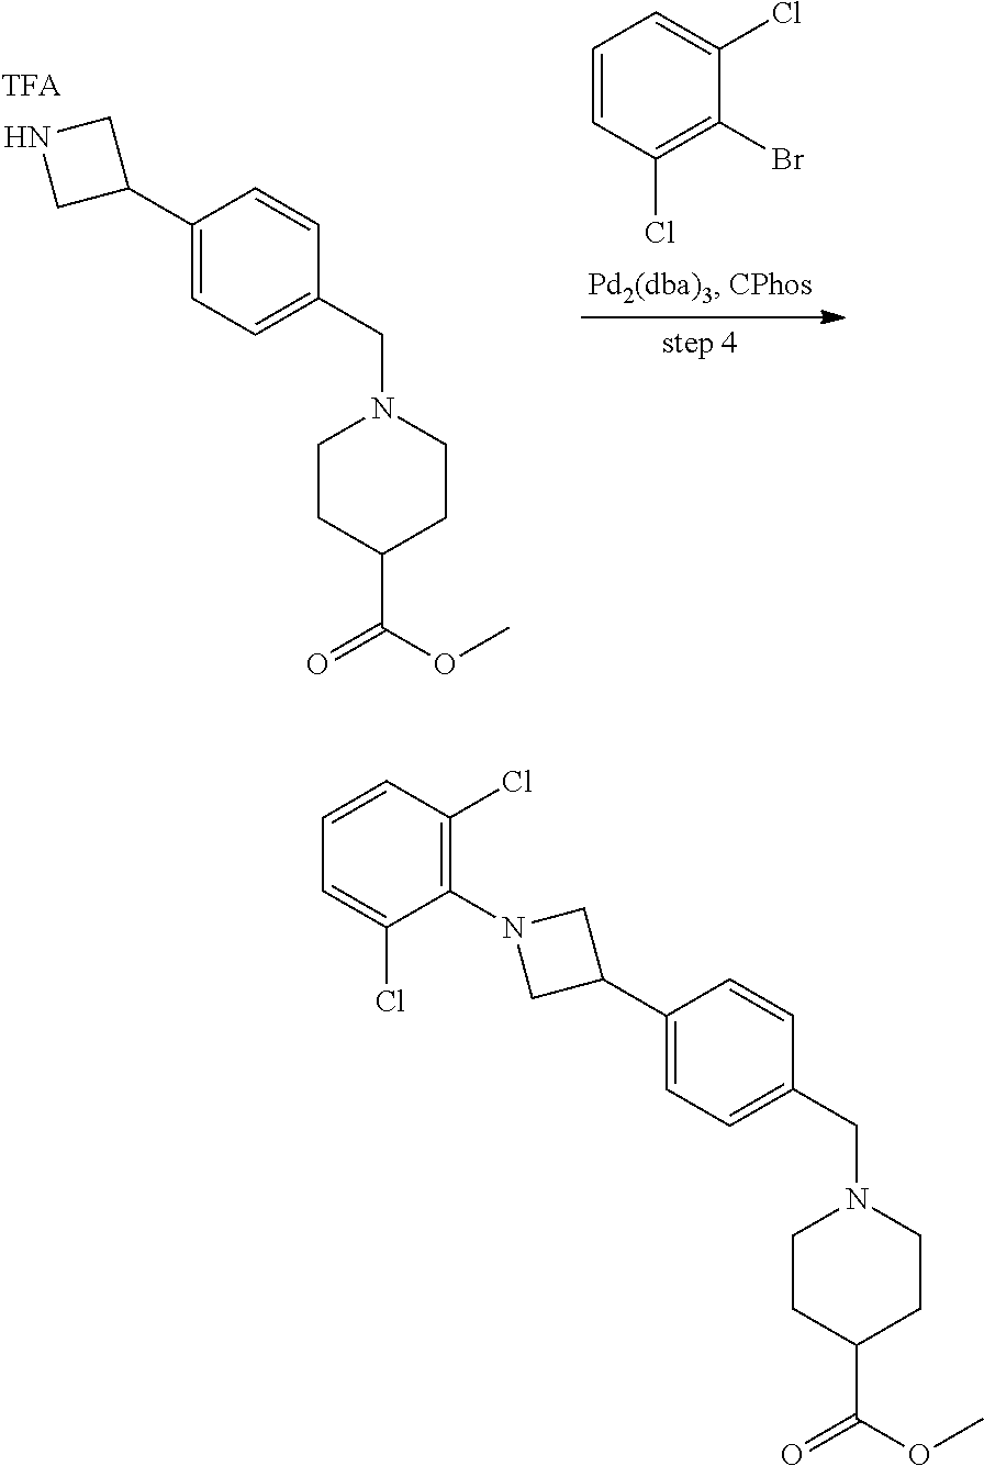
C1=CC(Cl)=C(Br)C(Cl)=C1.C1(C2CNC2)=CC=C(CN2CCC(C(=O)OC)CC2)C=C1.C1(C2CN(C3=C(Cl)C=CC=C3Cl)C2)=CC=C(CN2CCC(C(=O)OC)CC2)C=C1
